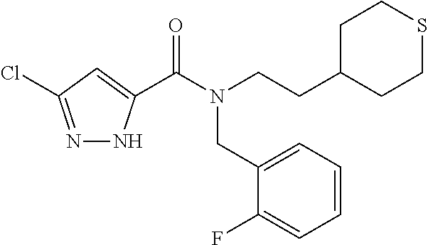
N1=C(Cl)C=C(C(N(CCC2CCSCC2)CC2=CC=CC=C2F)=O)N1
